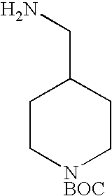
C1C[NBOC]CCC1CN
